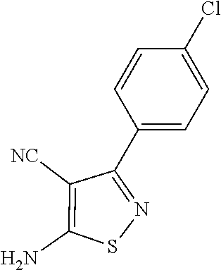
C1=CC(C2=NSC(N)=C2[NC])=CC=C1Cl
